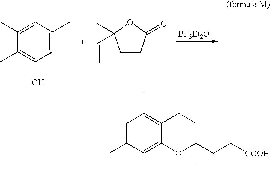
C1(C)=C(O)C=C(C)C=C1C.C1CC(=O)OC1(C)C=C.C1=C(C)C(C)=C2C(=C1C)CCC(CC[COOH])(C)O2
